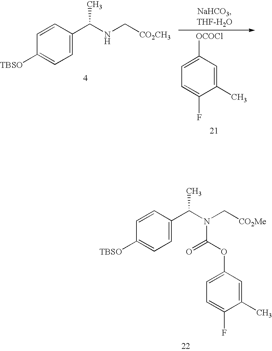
C1=CC([TBSO])=CC=C1C(N(C[CO2Me])C(OC1=CC=C(F)C(C)=C1)=O)C.C1([OCOCl])=CC=C(F)C(C)=C1.C1=CC([TBSO])=CC=C1C(NC[CO2CH3])C
